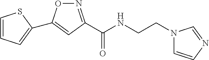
N1=C(C(NCCN2C=CN=C2)=O)C=C(C2=CC=CS2)O1
